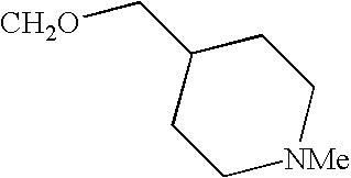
C1(C[CH2O])CC[NMe]CC1
